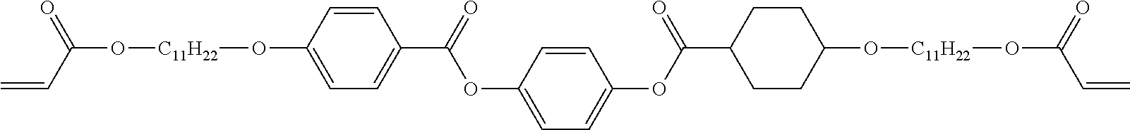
C1=CC(OC(C2=CC=C(O[C11H22]OC(=O)C=C)C=C2)=O)=CC=C1OC(C1CCC(O[C11H22]OC(=O)C=C)CC1)=O
